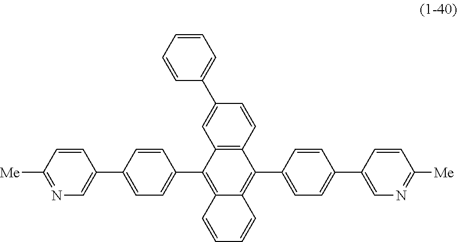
C1=CC(C2=CC=CC=C2)=CC2=C1C(C1=CC=C(C3=CN=C([Me])C=C3)C=C1)=C1C(=C2C2=CC=C(C3=CN=C([Me])C=C3)C=C2)C=CC=C1
